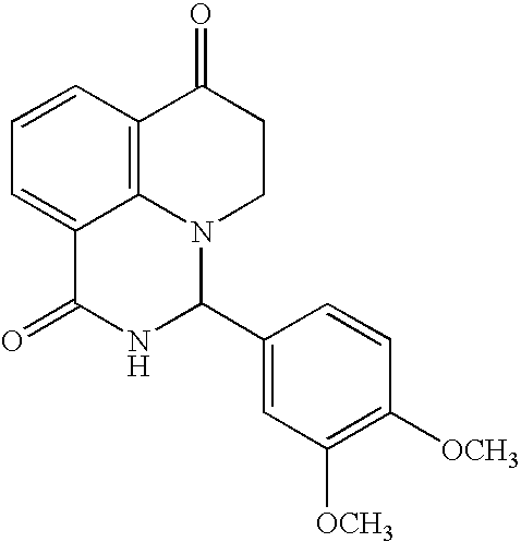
C1=CC2=C3C(=C1)C(=O)NC(C1=CC([OCH3])=C([OCH3])C=C1)N3CCC2=O
